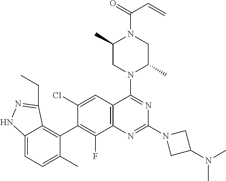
C12=CC=C(C)C(C3=C(F)C4=C(C=C3Cl)C(N3C(C)CN(C(=O)C=C)C(C)C3)=NC(N3CC(N(C)C)C3)=N4)=C1C(CC)=NN2
